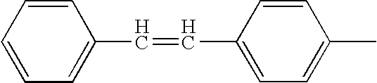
C1=CC=CC=C1C=CC1=CC=C(C)C=C1
